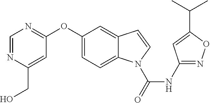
C1(NC(N2C3=CC=C(OC4=NC=NC(CO)=C4)C=C3C=C2)=O)=NOC(C(C)C)=C1
